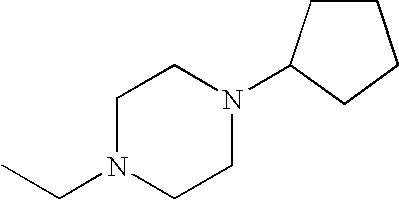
CCN1CCN(C2CCCC2)CC1
